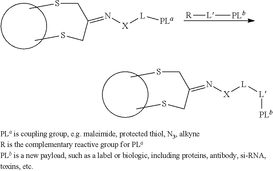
CSCC(CSC)=N[X][L][L][PLb].CSCC(CSC)=N[X][L][PLa].[R][L][PLb]
